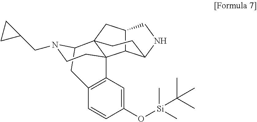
C12C3C(NC1)CCC1(C2)C32C3=C(CC1N(CC1CC1)CC2)C=CC(O[Si](C)(C)C(C)(C)C)=C3
